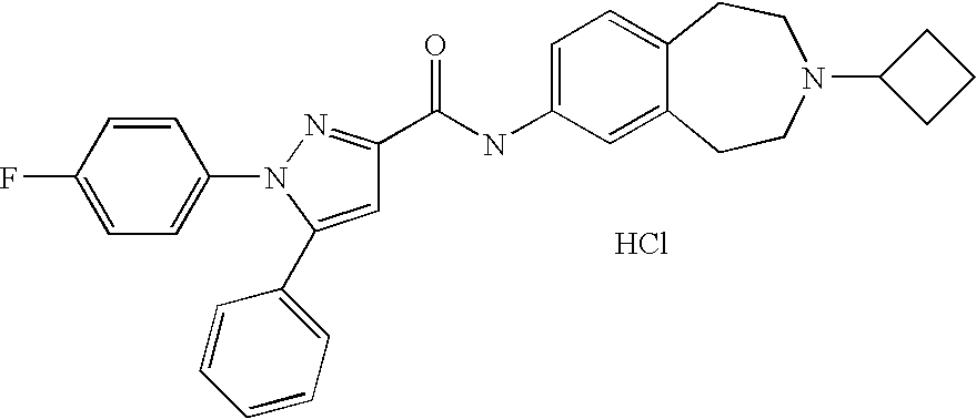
C1=C(C2=CC=CC=C2)N(C2=CC=C(F)C=C2)N=C1C(NC1=CC=C2C(=C1)CCN(C1CCC1)CC2)=O.Cl
